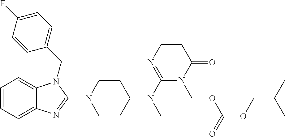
C1=CC=C2C(=C1)N(CC1=CC=C(F)C=C1)C(N1CCC(N(C3=NC=CC(=O)N3COC(OCC(C)C)=O)C)CC1)=N2
